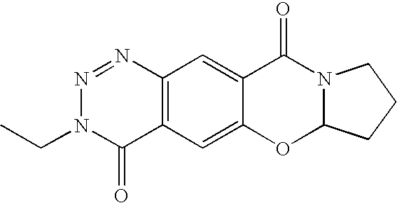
C12=C(C=C3C(=C1)C(=O)N1C(O3)CCC1)C(=O)N(CC)N=N2
